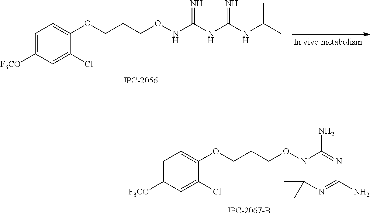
C1=C([F3CO])C=C(Cl)C(OCCCON2C(C)(C)N=C(N)N=C2N)=C1.C1=C([F3CO])C=C(Cl)C(OCCCONC(NC(NC(C)C)=N)=N)=C1
